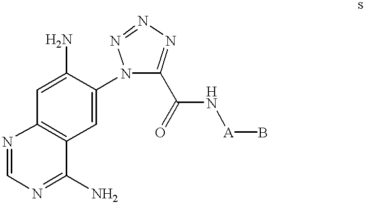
C1(N)=CC2=C(C=C1N1C(C(N[A]B)=O)=NN=N1)C(N)=NC=N2
